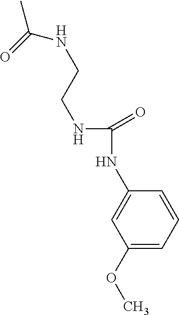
C1(OC)=CC=CC(NC(NCCNC(C)=O)=O)=C1
